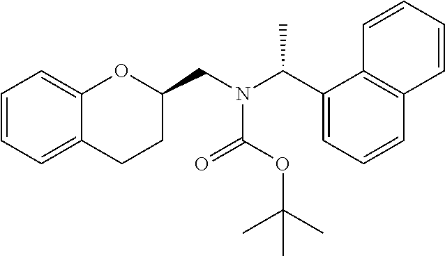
C1=CC=C2C(=C1)OC(CN(C(C1=CC=CC3=C1C=CC=C3)C)C(OC(C)(C)C)=O)CC2
